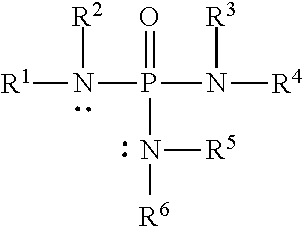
N([R1])(P(N([R4])[R3])(=O)N([R6])[R5])[R2]
